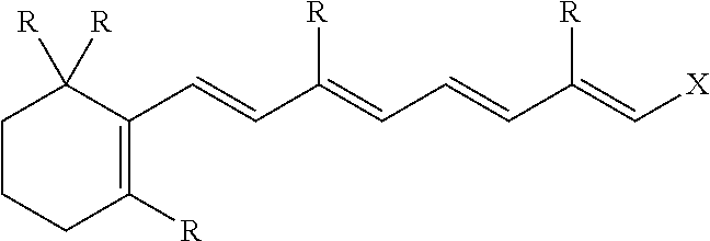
C1CCC([R])=C(C=CC(=CC=CC(=C[X])[R])[R])C1([R])[R]
